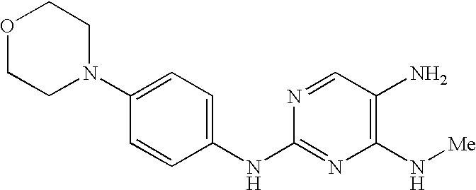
C1(NC2=CC=C(N3CCOCC3)C=C2)=NC(N[Me])=C(N)C=N1
